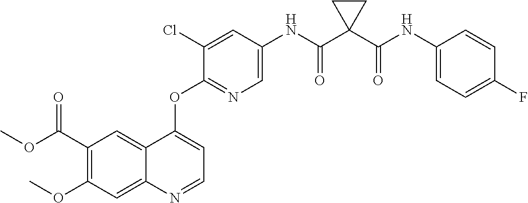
C1(OC)=C(C(OC)=O)C=C2C(=C1)N=CC=C2OC1=NC=C(NC(C2(C(NC3=CC=C(F)C=C3)=O)CC2)=O)C=C1Cl
